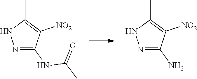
N1=C(NC(=O)C)C([NO2])=C(C)N1.N1=C(N)C([NO2])=C(C)N1
